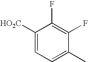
C1([HO2C])=CC=C(C)C(F)=C1F
